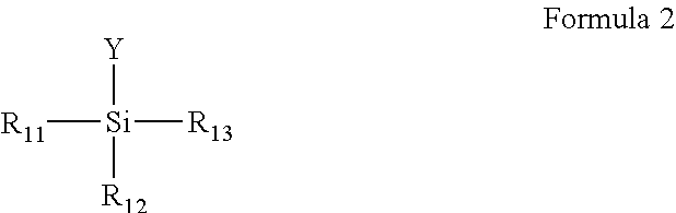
[Y][Si]([R13])([R11])[R12]
